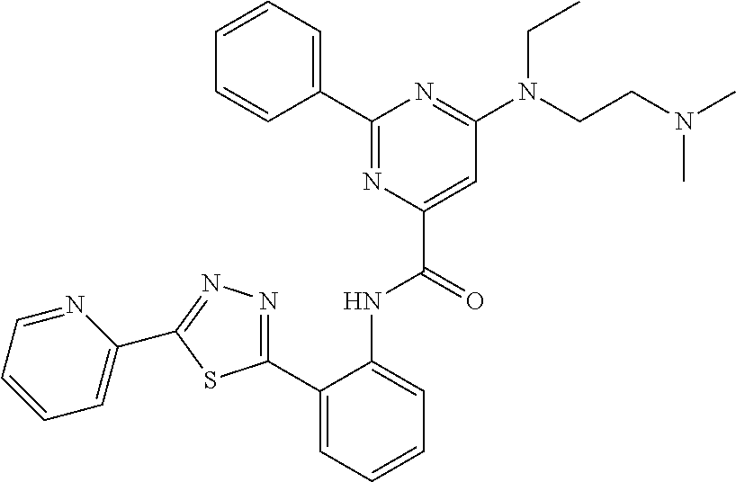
C1(C2=CC=CC=C2NC(C2=CC(N(CCN(C)C)CC)=NC(C3=CC=CC=C3)=N2)=O)=NN=C(C2=CC=CC=N2)S1
